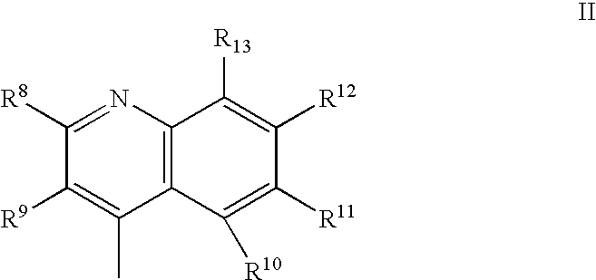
C1([R8])=NC2=C(C(C)=C1[R9])C([R10])=C([R11])C([R12])=C2[R13]
